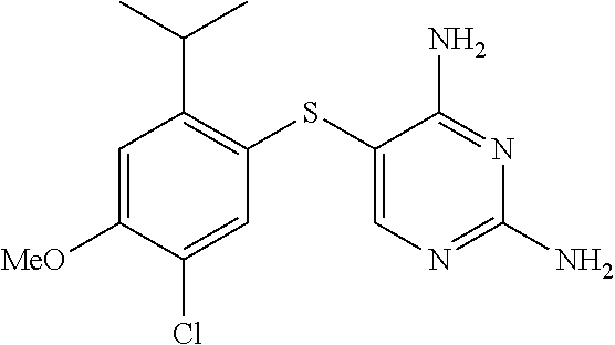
C1=C([MeO])C(Cl)=CC(SC2=CN=C(N)N=C2N)=C1C(C)C
